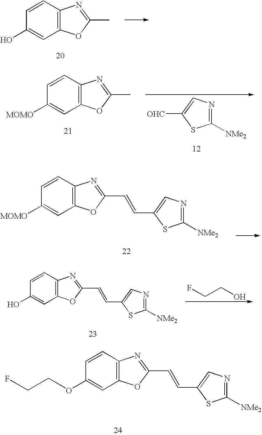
C1=CC2=C(C=C1O)OC(C)=N2.C1=CC2=C(C=C1[MOMO])OC(C=CC1=CN=C([NMe2])S1)=N2.C1=CC2=C(C=C1OCCF)OC(C=CC1=CN=C([NMe2])S1)=N2.C1=CC2=C(C=C1[MOMO])OC(C)=N2.[OHC]C1=CN=C([NMe2])S1.C1=CC2=C(C=C1O)OC(C=CC1=CN=C([NMe2])S1)=N2.FCCO
